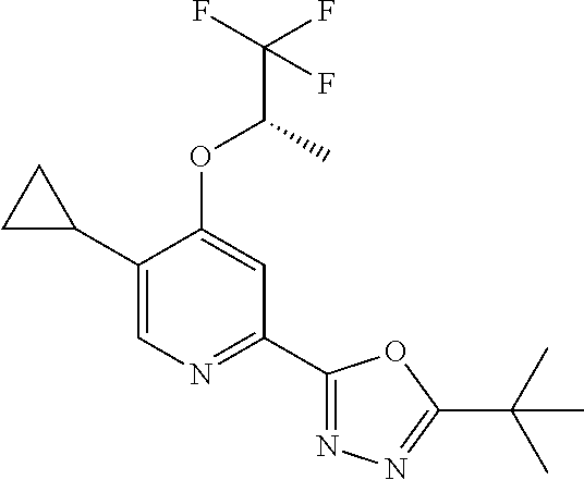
C1(C2CC2)=CN=C(C2=NN=C(C(C)(C)C)O2)C=C1OC(C(F)(F)F)C
